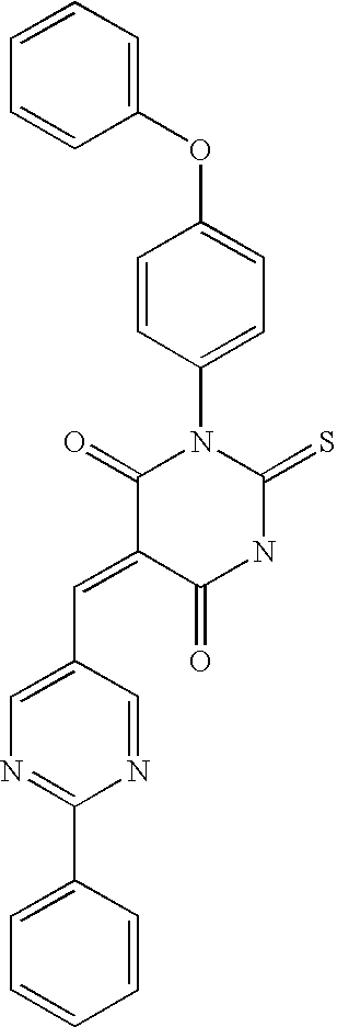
C1=CC=CC(OC2=CC=C(N3C(=O)C(=CC4=CN=C(C5=CC=CC=C5)N=C4)C(=O)NC3=S)C=C2)=C1
